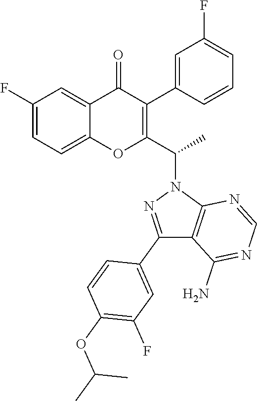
C1(F)=CC=C2C(=C1)C(=O)C(C1=CC(F)=CC=C1)=C(C(N1N=C(C3=CC(F)=C(OC(C)C)C=C3)C3=C1N=CN=C3N)C)O2
